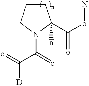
C1CCN(C(C(=o)[D])=o)C1(C(oN)=o)n
